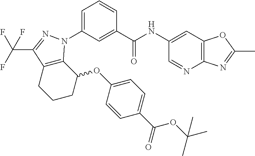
C1(C(NC2=CC3=C(N=C2)N=C(C)O3)=O)=CC(N2C3=C(C(C(F)(F)F)=N2)CCCC3OC2=CC=C(C(OC(C)(C)C)=O)C=C2)=CC=C1
